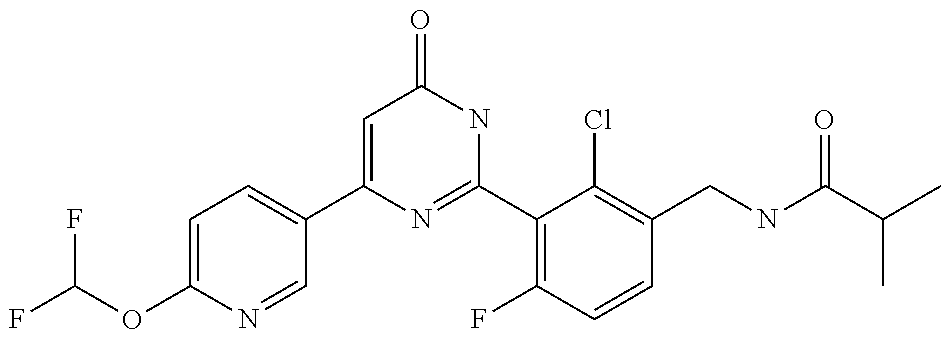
C1(C2=CC=C(OC(F)F)N=C2)=CC(=O)NC(C2=C(F)C=CC(CNC(C(C)C)=O)=C2Cl)=N1
